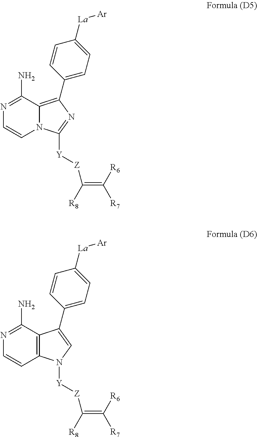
N1=C(N)C2=C(C3=CC=C([La][Ar])C=C3)N=C([Y][Z]C(=C([R6])[R7])[R8])N2C=C1.N1=C(N)C2=C(C=C1)N([Y][Z]C(=C([R6])[R7])[R8])C=C2C1=CC=C([La][Ar])C=C1
